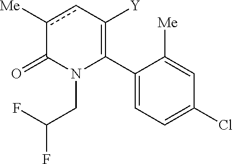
C1(C2=C([Y])cc([Me])C(=O)N2CC(F)F)=CC=C(Cl)C=C1[Me]
